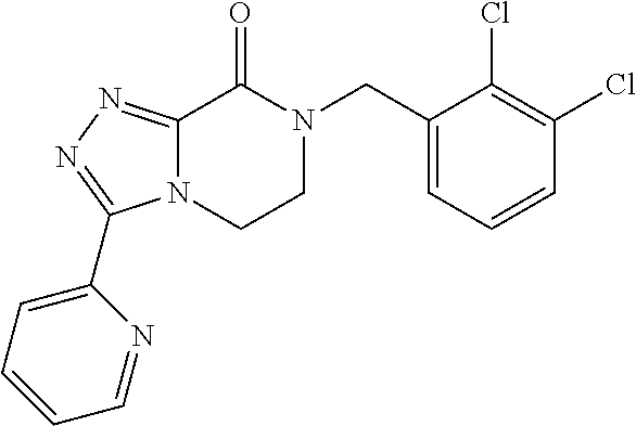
C1(CN2C(=O)C3=NN=C(C4=CC=CC=N4)N3CC2)=CC=CC(Cl)=C1Cl
